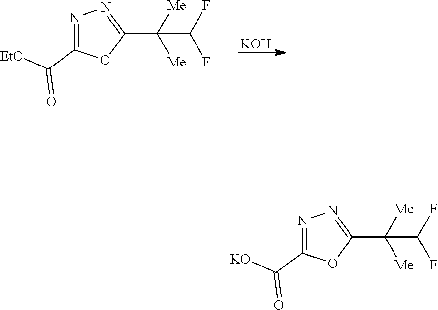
C1(C([Me])([Me])C(F)F)=NN=C(C(=O)[EtO])O1.[KOH].C1(C([Me])([Me])C(F)F)=NN=C(C(=O)[KO])O1
